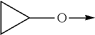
C1CC1O->C
